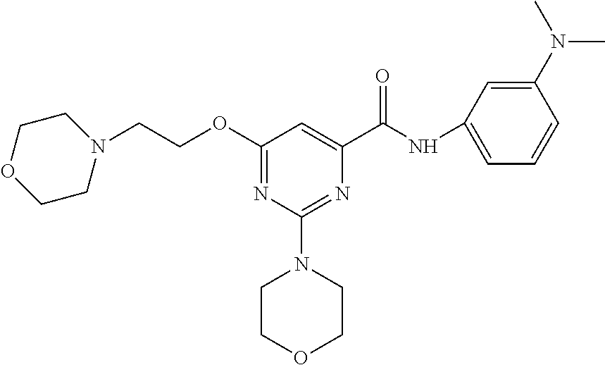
N(C(C1=CC(OCCN2CCOCC2)=NC(N2CCOCC2)=N1)=O)C1=CC=CC(N(C)C)=C1
